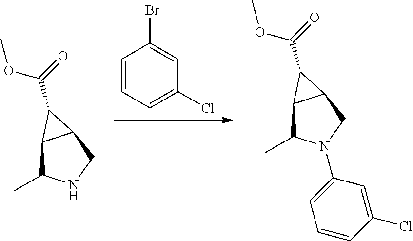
C1=CC=C(Cl)C=C1Br.C12C(C)N(C3=CC=CC(Cl)=C3)CC1C2C(=O)OC.C12C(C)NCC1C2C(=O)OC
